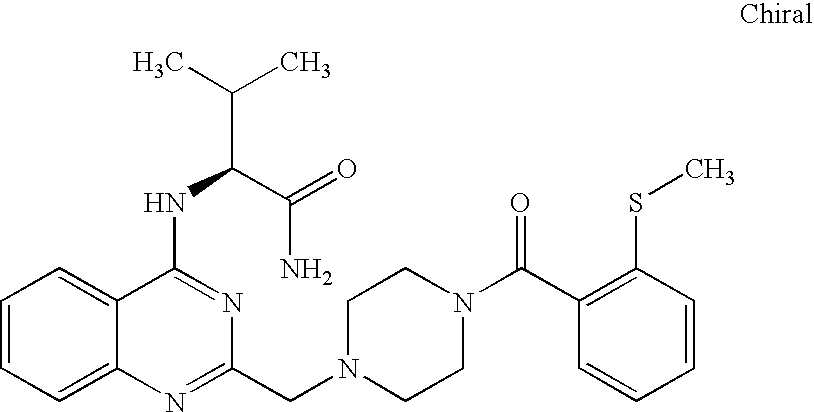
C1=CC=C2C(=C1)C(NC(C(C)C)C(=O)N)=NC(CN1CCN(C(C3=C(SC)C=CC=C3)=O)CC1)=N2
